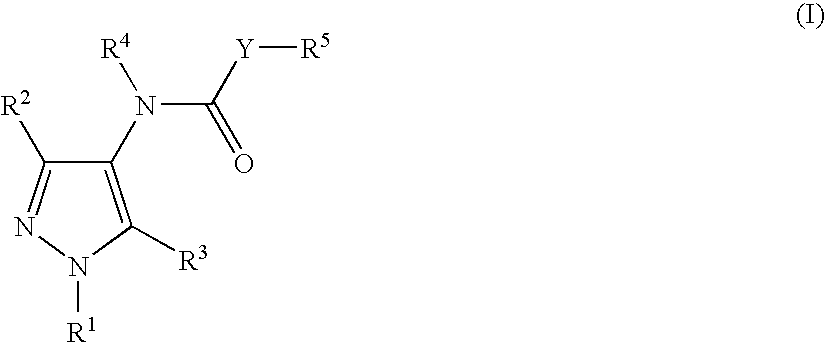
C1(N([R4])C([Y][R5])=O)=C([R3])N([R1])N=C1[R2]
